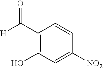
C1(C([H])=O)=C(O)C=C([NO2])C=C1
